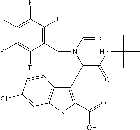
C1(CN(C=O)C(C(NC(C)(C)C)=O)C2=C(C(=O)O)NC3=C2C=CC(Cl)=C3)=C(F)C(F)=C(F)C(F)=C1F
